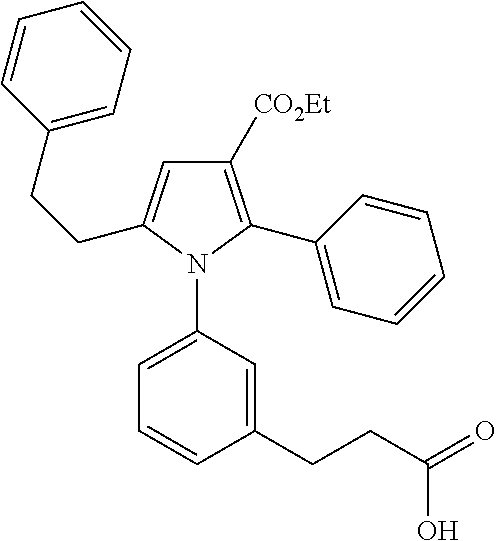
C1([CO2Et])=C(C2=CC=CC=C2)N(C2=CC=CC(CCC(=O)O)=C2)C(CCC2=CC=CC=C2)=C1
